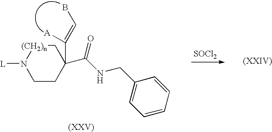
C1CC(C(NCC2=CC=CC=C2)=O)(C([A])=CB)C[(CH2)n]N1[L].[SOCl2]
